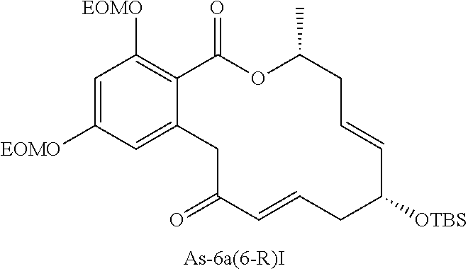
O=C1C=CCC([OTBS])C=CCC(C)OC(=O)C2=C([EOMO])C=C([EOMO])C=C2C1
